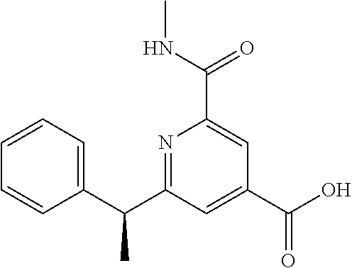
N1=C(C(C2=CC=CC=C2)C)C=C(C(O)=O)C=C1C(NC)=O
